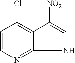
C1=CN=C2C(=C1Cl)C([NO2])=CN2
